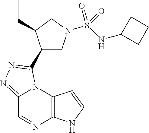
C12=NN=C(C3CN(S(NC4CCC4)(=O)=O)CC3CC)N1C1=C(N=C2)NC=C1
